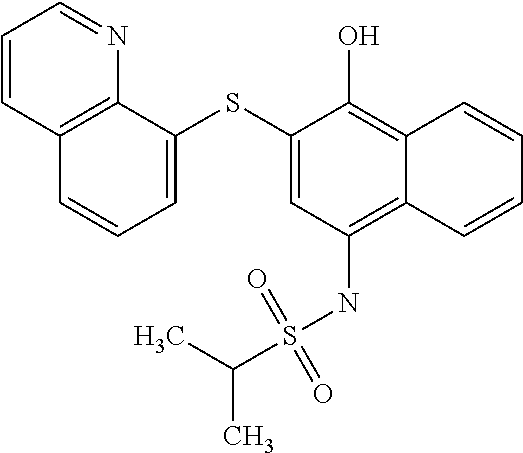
C12=C(NS(C(C)C)(=O)=O)C=C(SC3=CC=CC4=C3N=CC=C4)C(O)=C1C=CC=C2
